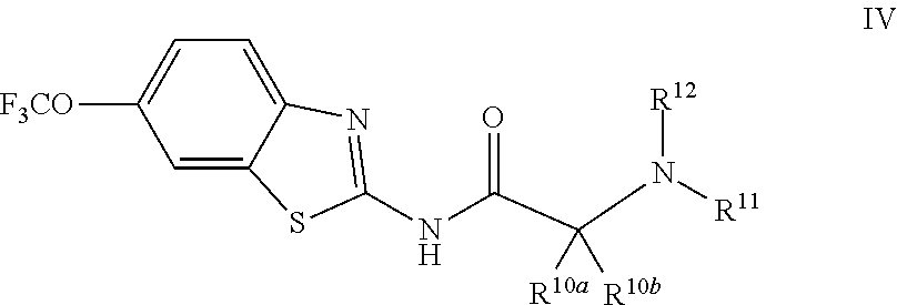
C1=C2C(=CC=C1[F3CO])N=C(NC(C(N([R11])[R12])([R10a])[R10b])=O)S2
